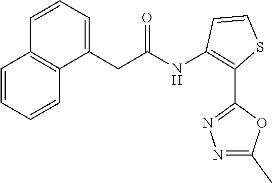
C1=CC=CC2=C1C=CC=C2CC(NC1=C(C2=NN=C(C)O2)SC=C1)=O
